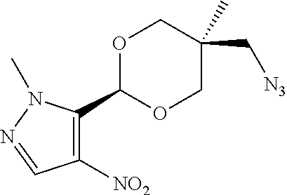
O1C(C2=C([NO2])C=NN2C)OCC(C[N3])(C)C1
